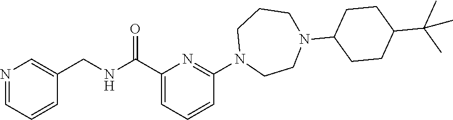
C1(CNC(C2=CC=CC(N3CCN(C4CCC(C(C)(C)C)CC4)CCC3)=N2)=O)=CN=CC=C1
